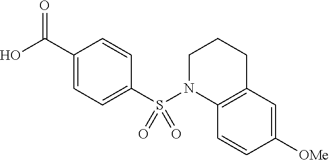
C1(C(O)=O)=CC=C(S(N2C3=C(CCC2)C=C([OMe])C=C3)(=O)=O)C=C1
